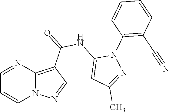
N12C(=C(C(=O)NC3=CC(C)=NN3C3=C(C#N)C=CC=C3)C=N1)N=CC=C2
